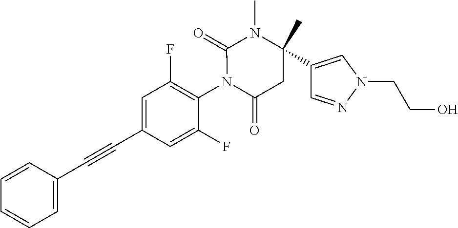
C1=CC(C#CC2=CC(F)=C(N3C(=O)CC(C4=CN(CCO)N=C4)(C)N(C)C3=O)C(F)=C2)=CC=C1
